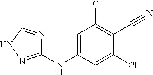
C1(NC2=CC(Cl)=C(C#N)C(Cl)=C2)=NNC=N1
